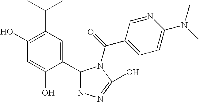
C1(O)=C(C(C)C)C=C(C2=NN=C(O)N2C(C2=CC=C(N(C)C)N=C2)=O)C(O)=C1
